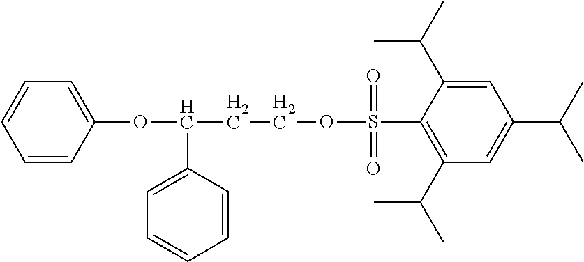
C1=C(C(C)C)C(S(OCCC(OC2=CC=CC=C2)C2=CC=CC=C2)(=O)=O)=C(C(C)C)C=C1C(C)C
